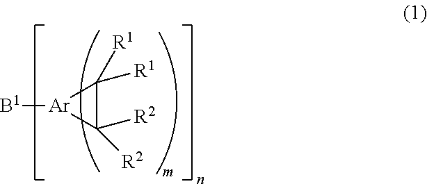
[B1][Ar]1C([R2])([R2])C1([R1])[R1]
